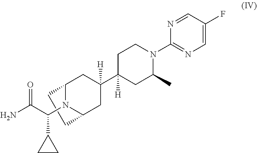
C1CC2N(C(C(N)=O)C3CC3)C1CC(C1([H])CC(C)N(C3=NC=C(F)C=N3)CC1)([H])C2
